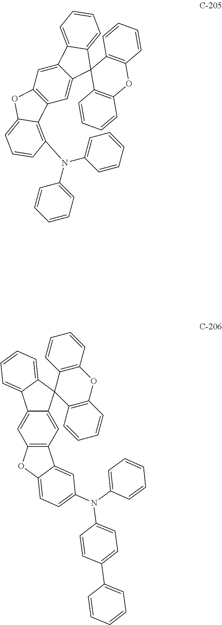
C1=C2C(=CC3=C1OC1=CC=CC(N(C4=CC=CC=C4)C4=CC=CC=C4)=C31)C1(C3=CC=CC=C23)C2=C(C=CC=C2)OC2=C1C=CC=C2.C1=CC2=C(C=C1)OC1=C(C=CC=C1)C21C2=CC3=C(C=C2C2=CC=CC=C12)OC1=CC=C(N(C2=CC=C(C4=CC=CC=C4)C=C2)C2=CC=CC=C2)C=C31
